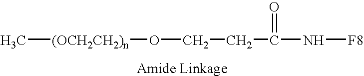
C[(OCH2CH2)n]OCCC(N[F8])=O
